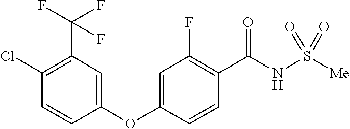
C1(Cl)=C(C(F)(F)F)C=C(OC2=CC(F)=C(C(NS([Me])(=O)=O)=O)C=C2)C=C1
